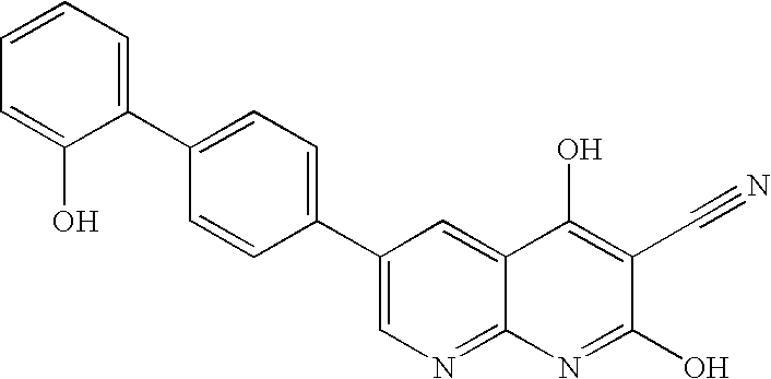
C1=CC=C(C2=CC=C(C3=CN=C4C(=C3)C(O)=C(C#N)C(O)=N4)C=C2)C(O)=C1
